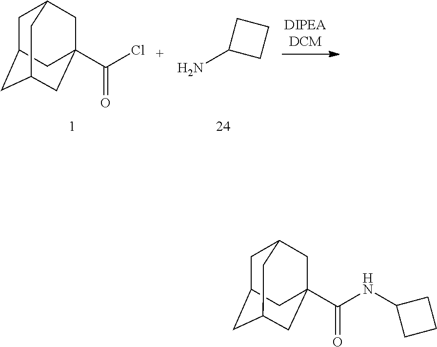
C1C2CC3CC(C(Cl)=O)(CC1C3)C2.NC1CCC1.C1C2CC3CC(C(NC4CCC4)=O)(CC1C3)C2
